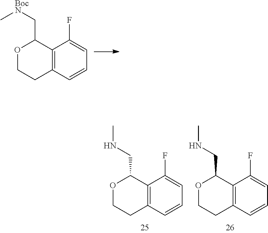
O1CCC2=C(C1C[BocN]C)C(F)=CC=C2.O1CCC2=C(C1CNC)C(F)=CC=C2.O1CCC2=C(C1CNC)C(F)=CC=C2
